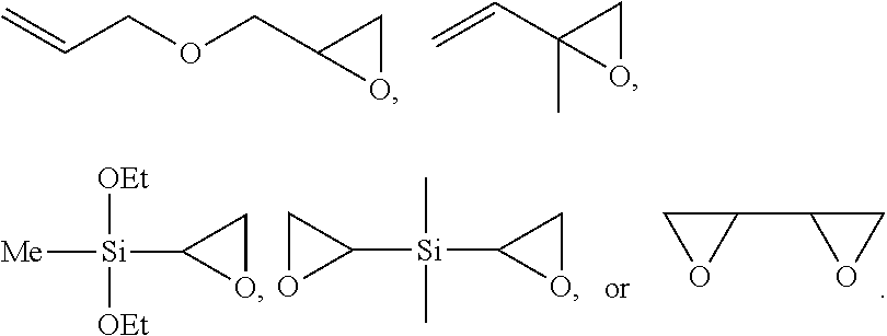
C=CCOCC1OC1.C=CC1(C)OC1.[OEt][Si]([Me])(C1OC1)[OEt].C1([Si](C)(C2OC2)C)CO1.C1(C2OC2)CO1
